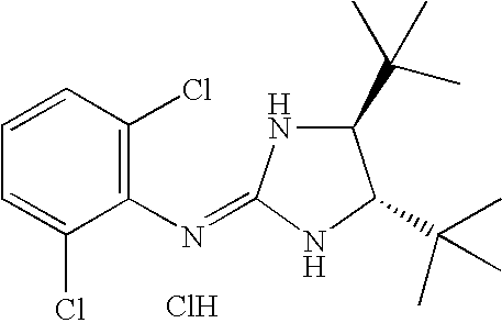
C1=C(Cl)C(N=C2NC(C(C)(C)C)C(C(C)(C)C)N2)=C(Cl)C=C1.Cl
